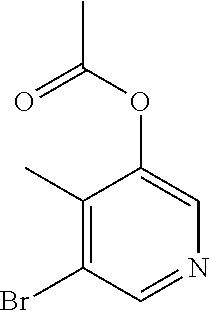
C1(C)=C(Br)C=NC=C1OC(C)=O
